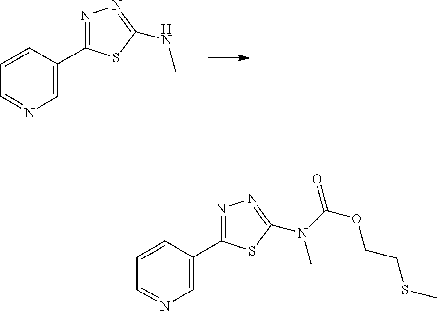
C1=CC(C2=NN=C(NC)S2)=CN=C1.C1=CC(C2=NN=C(N(C)C(=O)OCCSC)S2)=CN=C1
